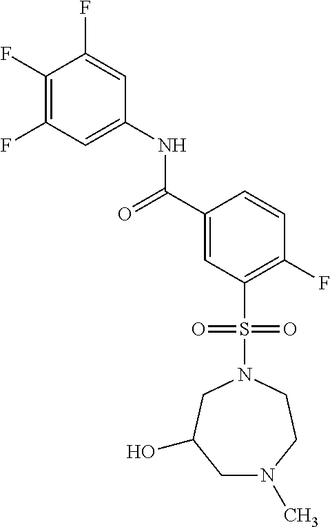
C1(F)=C(F)C=C(NC(C2=CC(S(N3CC(O)CN(C)CC3)(=O)=O)=C(F)C=C2)=O)C=C1F
